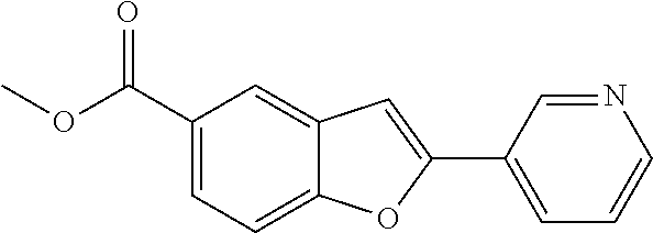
C1=C(C(OC)=O)C=C2C(=C1)OC(C1=CC=CN=C1)=C2
